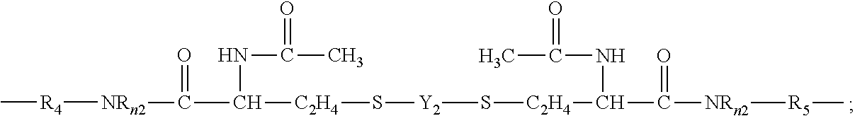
C[R4][NRn2]C(=O)C(NC(=O)C)[C2H4]S[Y2]S[C2H4]C(C(=O)[NRn2][R5]C)NC(C)=O
